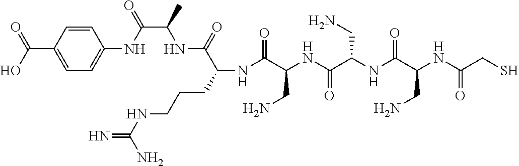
C(C(NC(C(=O)NC(C(NC(C(NC(C(NC(C(NC1=CC=C(C(O)=O)C=C1)=O)C)=O)CCCNC(=N)N)=O)CN)=O)CN)CN)=O)S
